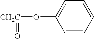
O([CH2C]=O)C1=CC=CC=C1
